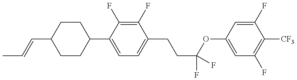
C1CC(C2=CC=C(CCC(OC3=CC(F)=C([CF3])C(F)=C3)(F)F)C(F)=C2F)CCC1C=CC
